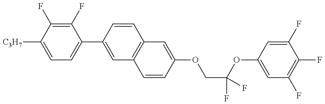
C1=C([C3H7])C(F)=C(F)C(C2=CC3=C(C=C2)C=C(OCC(OC2=CC(F)=C(F)C(F)=C2)(F)F)C=C3)=C1
